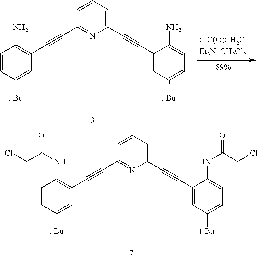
C1=CC([t-Bu])=CC(C#CC2=NC(C#CC3=CC([t-Bu])=CC=C3N)=CC=C2)=C1N.C1=CC([t-Bu])=CC(C#CC2=NC(C#CC3=CC([t-Bu])=CC=C3NC(CCl)=O)=CC=C2)=C1NC(CCl)=O
